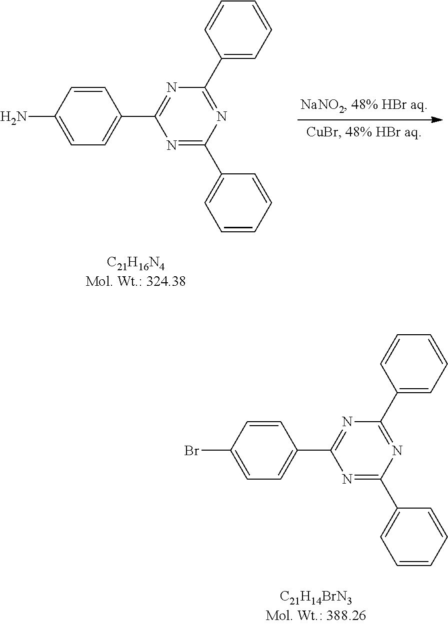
N1=C(C2=CC=CC=C2)N=C(C2=CC=CC=C2)N=C1C1=CC=C(Br)C=C1.N1=C(C2=CC=CC=C2)N=C(C2=CC=CC=C2)N=C1C1=CC=C(N)C=C1
